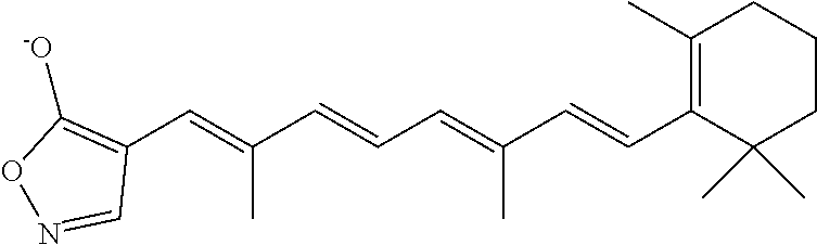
C1(C=C(C=CC=C(C=CC2=C(C)CCCC2(C)C)C)C)=C([-O])ON=C1
